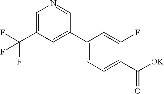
C1=C(C(F)(F)F)C=C(C2=CC=C(C([OK])=O)C(F)=C2)C=N1
